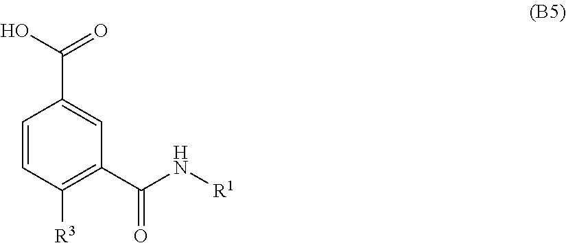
OC(C1=CC(C(N[R1])=O)=C([R3])C=C1)=O
